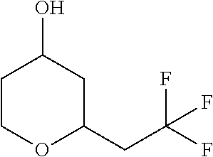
C1COC(CC(F)(F)F)CC1O
